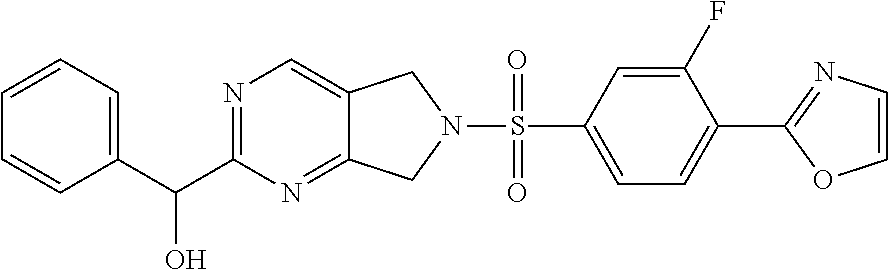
C1=CC=CC(C(C2=NC=C3C(=N2)CN(S(=O)(C2=CC=C(C4=NC=CO4)C(F)=C2)=O)C3)O)=C1
